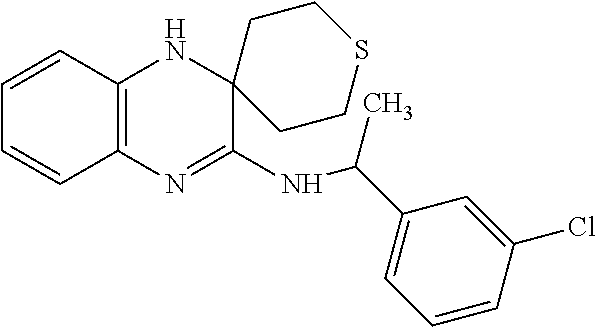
C(NC1=NC2=C(NC13CCSCC3)C=CC=C2)(C1=CC=CC(Cl)=C1)C
